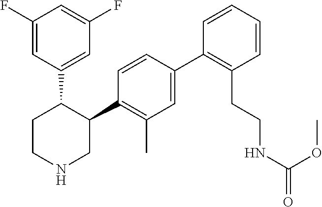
C1=C(C2=C(CCNC(OC)=O)C=CC=C2)C=CC(C2C(C3=CC(F)=CC(F)=C3)CCNC2)=C1C
